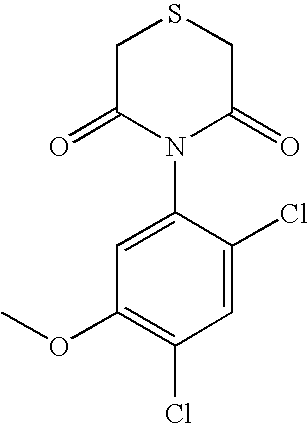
C1C(=O)N(C2=CC(OC)=C(Cl)C=C2Cl)C(=O)CS1
